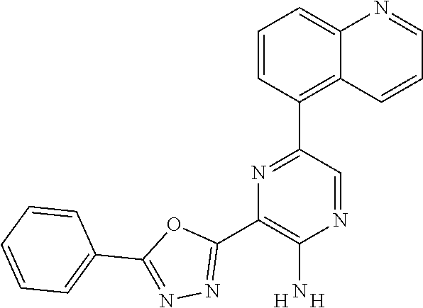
C1=NC(N)=C(C2=NN=C(C3=CC=CC=C3)O2)N=C1C1=C2C(=CC=C1)N=CC=C2.[H].[H]
